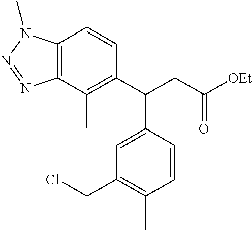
CC1=C(C(CC([OEt])=O)C2=CC(CCl)=C(C)C=C2)C=CC2=C1N=NN2C
